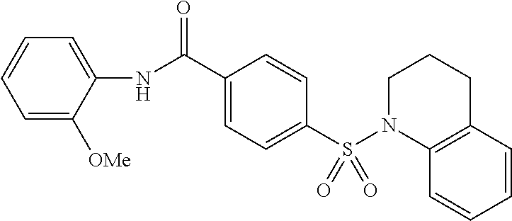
C1(NC(C2=CC=C(S(N3C4=C(CCC3)C=CC=C4)(=O)=O)C=C2)=O)=CC=CC=C1[OMe]
